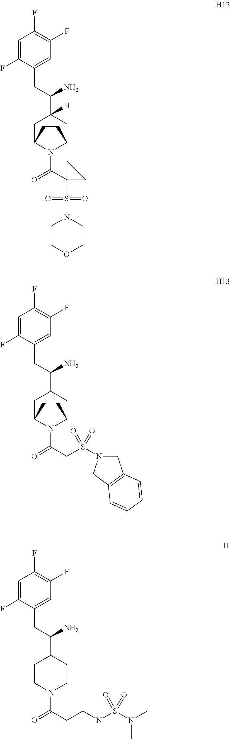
C1=C(F)C(CC(C2([H])CC3N(C(=O)C4(S(N5CCOCC5)(=O)=O)CC4)C(C2)CC3)N)=CC(F)=C1F.C1=C(F)C(CC(C2CC3N(C(=O)CS(=O)(=O)N4CC5=C(C4)C=CC=C5)C(C2)CC3)N)=CC(F)=C1F.C1=C(F)C(CC(C2CCN(C(=O)CCNS(N(C)C)(=O)=O)CC2)N)=CC(F)=C1F
